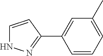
C1=CC=C(C)C=C1C1=NNC=C1
